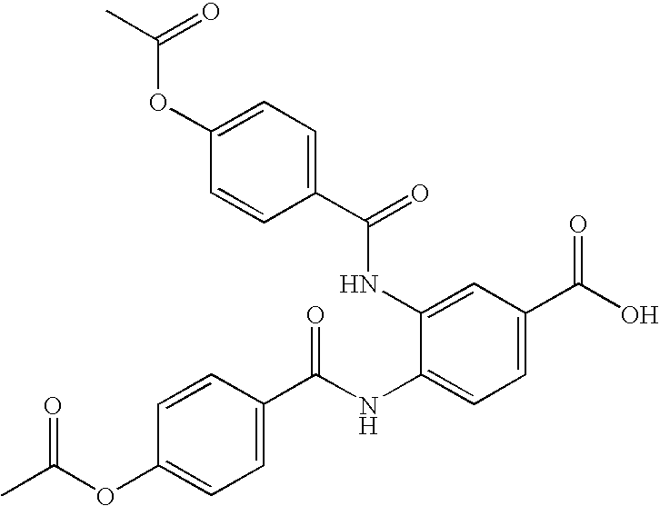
CC(OC1=CC=C(C(NC2=CC=C(C(O)=O)C=C2NC(C2=CC=C(OC(C)=O)C=C2)=O)=O)C=C1)=O
